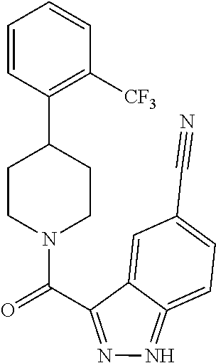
C1CN(C(=O)C2=NN=C3=CC=C(C#N)C=C23)CCC1C1=C([CF3])C=CC=C1
